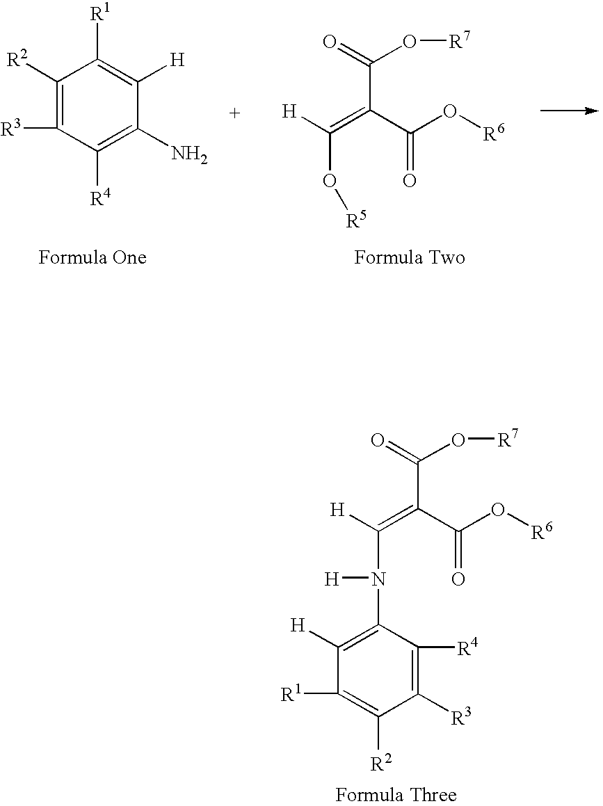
C1([R1])=C([R2])C([R3])=C([R4])C(N(C(=C(C(=O)O[R7])C(O[R6])=O)[H])[H])=C1[H].C1([R3])=C([R2])C([R1])=C([H])C(N)=C1[R4].O(C(=C(C(=O)O[R7])C(O[R6])=O)[H])[R5]
